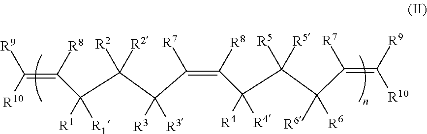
C(=C([R8])C([R1])([R1])C([R2])([R2])C([R3])([R3])C(=C([R8])C([R4])([R4])C([R5])([R5])C([R6])([R6])C(=C([R9])[R10])[R7])[R7])([R10])[R9]
